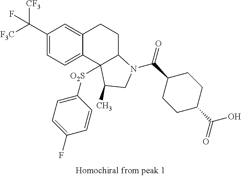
C(C1=CC=C2C(=C1)CCC1C2([O2S]C2=CC=C(F)C=C2)C(C)CN1C(C1CCC(C(O)=O)CC1)=O)([F3C])([CF3])F
